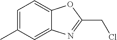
C1=C(C)C=C2C(=C1)OC(CCl)=N2
